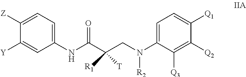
C1(NC(C(CN(C2=CC=C([Q1])C([Q2])=C2[Q3])[R2])([T])[R1])=O)=CC=C([Z])C([Y])=C1
